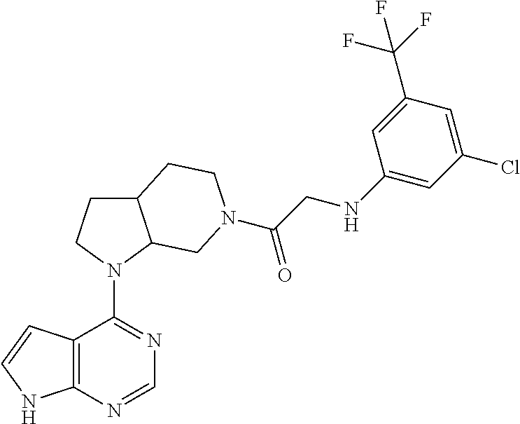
C12=C(N=CN=C1N1C3C(CC1)CCN(C(CNC1=CC(Cl)=CC(C(F)(F)F)=C1)=O)C3)NC=C2
